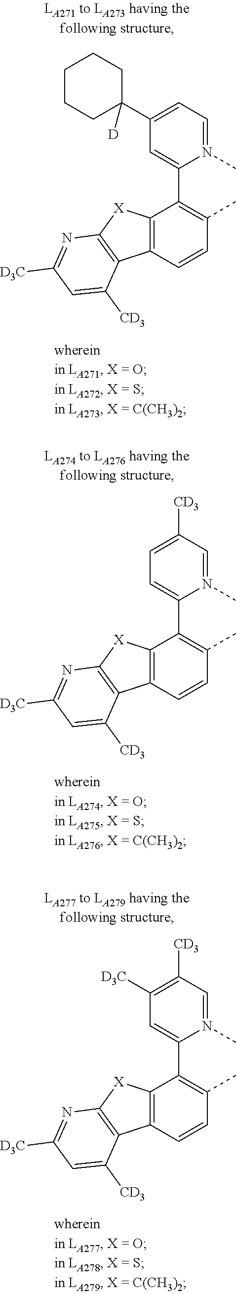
C1(C2([D])CCCCC2)=CC=N(C)C(C2=C(C)C=CC3=C2[X]C2=C3C([CD3])=CC([D3C])=N2)=C1.C1=C([CD3])C=N(C)C(C2=C(C)C=CC3=C2[X]C2=C3C([CD3])=CC([D3C])=N2)=C1.C1([D3C])=C([CD3])C=N(C)C(C2=C(C)C=CC3=C2[X]C2=C3C([CD3])=CC([D3C])=N2)=C1
